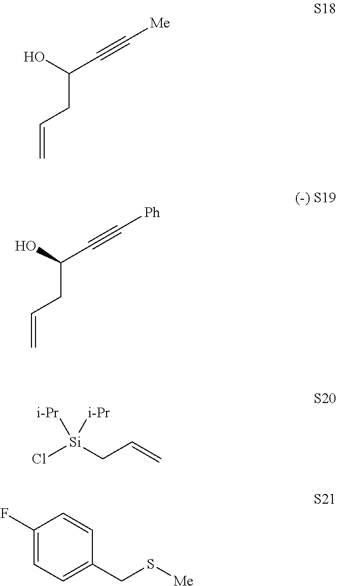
OC(C#C[Me])CC=C.OC(C#C[Ph])CC=C.Cl[Si](CC=C)([i-Pr])[i-Pr].C1(F)=CC=C(CS[Me])C=C1
